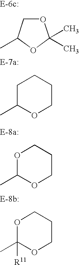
O1CC(C)OC1(C)C.C1C(C)OCCC1.O1C(C)OCCC1.O1C(C)([R11])OCCC1
